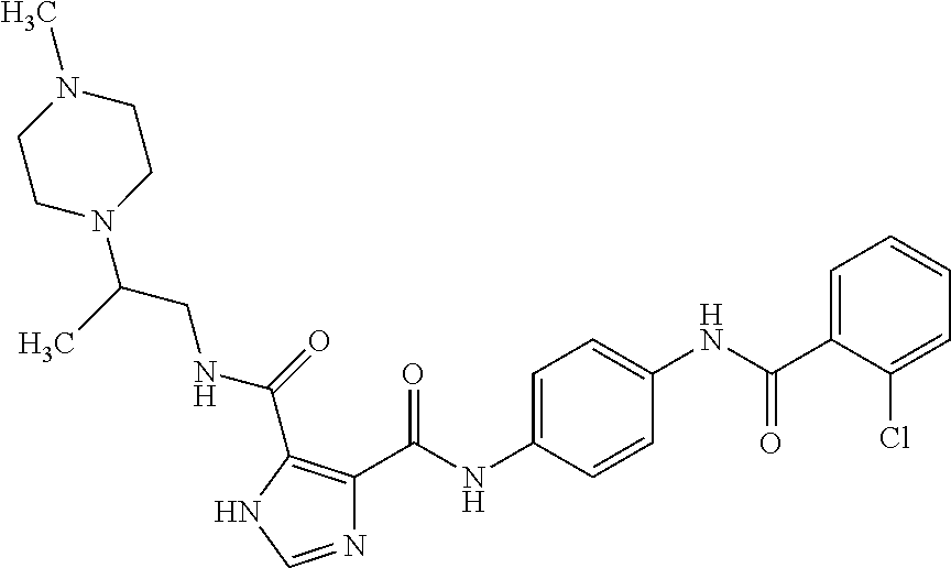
N1=CNC(C(NCC(N2CCN(C)CC2)C)=O)=C1C(NC1=CC=C(NC(C2=CC=CC=C2Cl)=O)C=C1)=O
